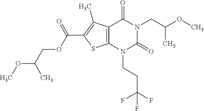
C12=C(N(CCC(F)(F)F)C(=O)N(CC(OC)C)C1=O)SC(C(OCC(OC)C)=O)=C2C
